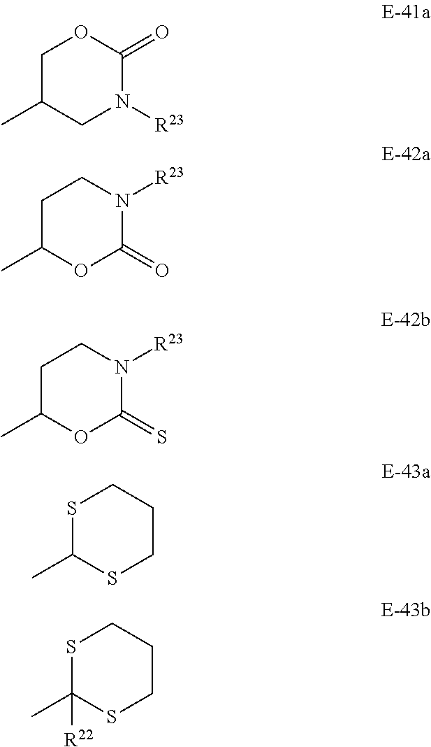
C1C(C)CN([R23])C(=O)O1.C1C(C)OC(=O)N([R23])C1.C1C(C)OC(=S)N([R23])C1.S1C(C)SCCC1.S1C(C)([R22])SCCC1
